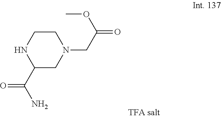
C1(C(=O)N)CN(CC(=O)OC)CCN1
